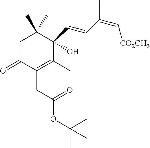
C1C(=O)C(CC(OC(C)(C)C)=O)=C(C)C(C=CC(=C[CO2CH3])C)(O)C1(C)C
